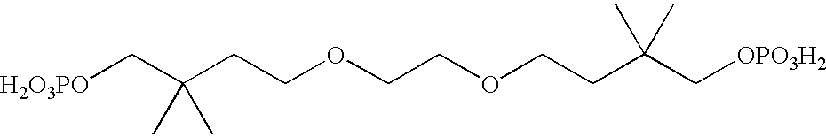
[H2O3PO]CC(CCOCCOCCC(C[OPO3H2])(C)C)(C)C
